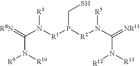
[R8N]=C(N([R1]P([R2]N(C(=[NR11])N([R13])[R12])[R5])CS)[R3])N([R10])[R9]
